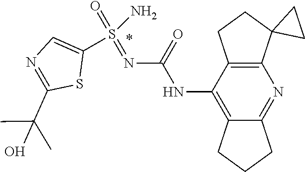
C12=C(C(NC(N=S(=O)(N)C3=CN=C(C(C)(C)O)S3)=O)=C3C(=N1)CCC3)CCC21CC1
